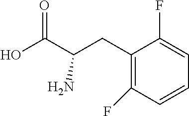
C1=CC=C(F)C(CC(C(O)=O)N)=C1F
